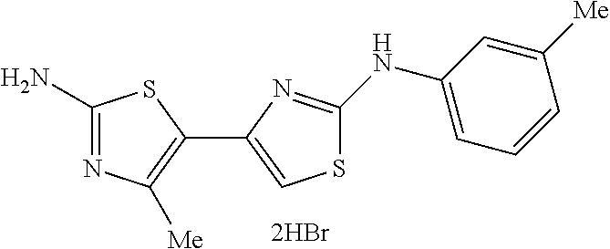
C1(N)=NC([Me])=C(C2=CSC(NC3=CC=CC([Me])=C3)=N2)S1
